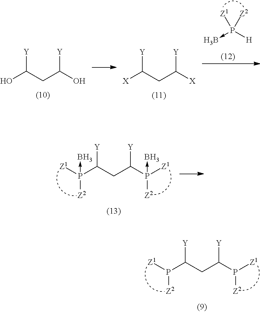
[Z1]P([H])([Z2])->B.[Y]C(CC([X])[Y])[X].[Y]C(CC(O)[Y])O.[Y]C(CC(P([Z1])([Z2])->B)[Y])P([Z1])([Z2])->B.[Y]C(CC(P([Z1])[Z2])[Y])P([Z1])[Z2]
